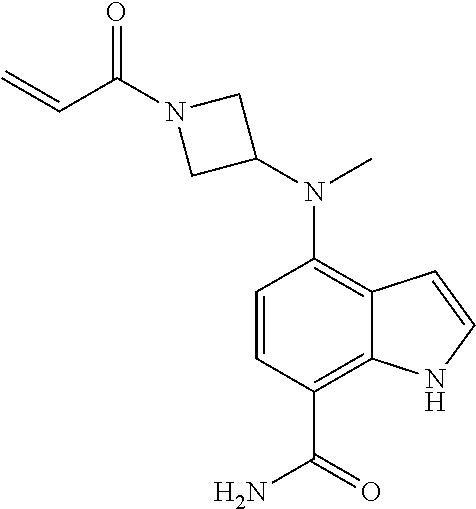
C1=CC(C(=O)N)=C2C(=C1N(C)C1CN(C(C=C)=O)C1)C=CN2
